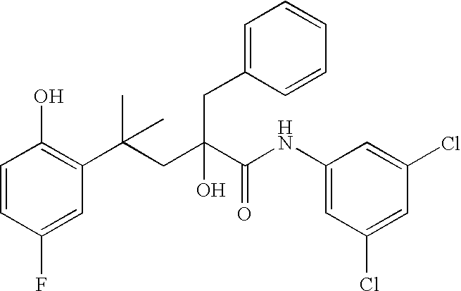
C1=CC(F)=CC(C(CC(C(NC2=CC(Cl)=CC(Cl)=C2)=O)(O)CC2=CC=CC=C2)(C)C)=C1O
